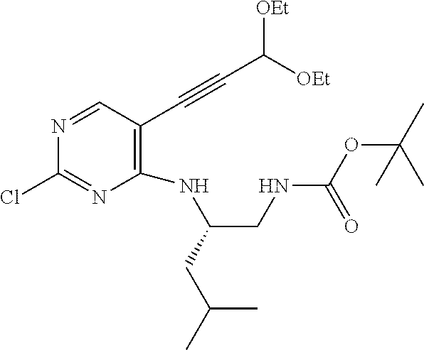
N1=CC(C#CC([OEt])[OEt])=C(NC(CC(C)C)CNC(OC(C)(C)C)=O)N=C1Cl
